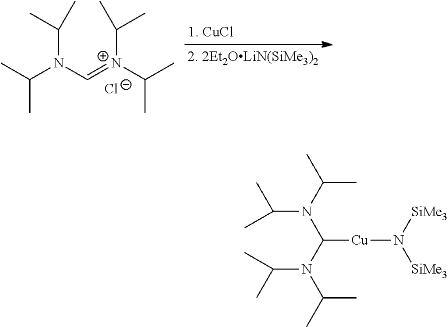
CC(C)N(C=[N+](C(C)C)C(C)C)C(C)C.[Cl-].CC(N(C(C)C)C(N(C(C)C)C(C)C)[Cu]N([SiMe3])[SiMe3])C
